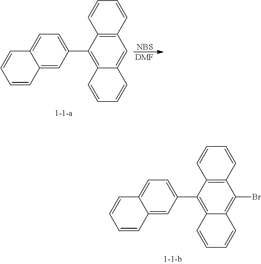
C1=C2C(=CC(C3=C4C(=C(Br)C5=C3C=CC=C5)C=CC=C4)=C1)C=CC=C2.C1=C2C(=CC(C3=C4C(=CC5=C3C=CC=C5)C=CC=C4)=C1)C=CC=C2.[NBS].[DMF]
